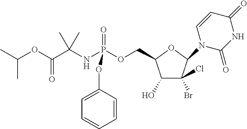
C1(O)C(Br)(Cl)C(N2C(=O)NC(=O)C=C2)OC1COP(NC(C(OC(C)C)=O)(C)C)(=O)OC1=CC=CC=C1
